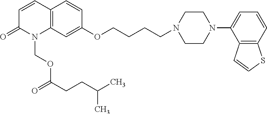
C12=C(C=C(OCCCCN3CCN(C4=CC=CC5=C4C=CS5)CC3)C=C1)N(COC(CCC(C)C)=O)C(=O)C=C2
